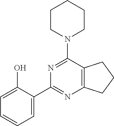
C12=C(C(N3CCCCC3)=NC(C3=CC=CC=C3O)=N1)CCC2
